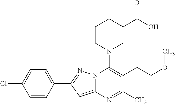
C1=C(C2=NN3C(=C2)N=C(C)C(CCOC)=C3N2CC(C(O)=O)CCC2)C=CC(Cl)=C1
